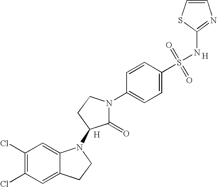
C1(Cl)=C(Cl)C=C2C(=C1)N(C1C(=O)N(C3=CC=C(S(=O)(=O)NC4=NC=CS4)C=C3)CC1)CC2.[H].[H]
